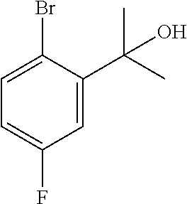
C1(Br)=CC=C(F)C=C1C(C)(O)C
